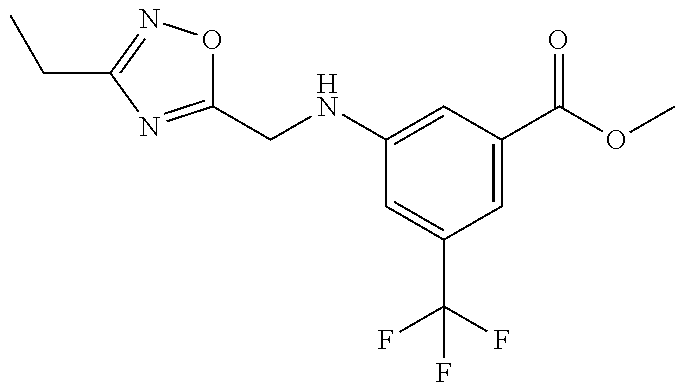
C1(CNC2=CC(C(OC)=O)=CC(C(F)(F)F)=C2)=NC(CC)=NO1
